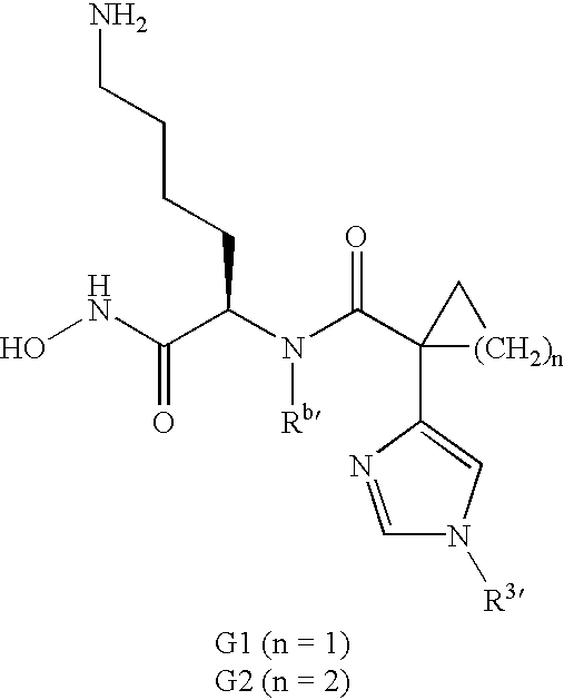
ONC(C(N(C(C1(C2=CN([R3])C=N2)[(CH2)n]C1)=O)[Rb])CCCCN)=O
